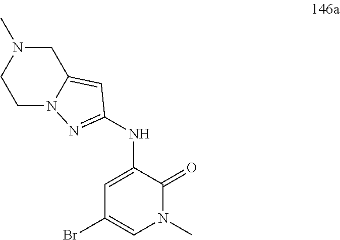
C1N(C)CCN2C1=CC(NC1=CC(Br)=CN(C)C1=O)=N2
